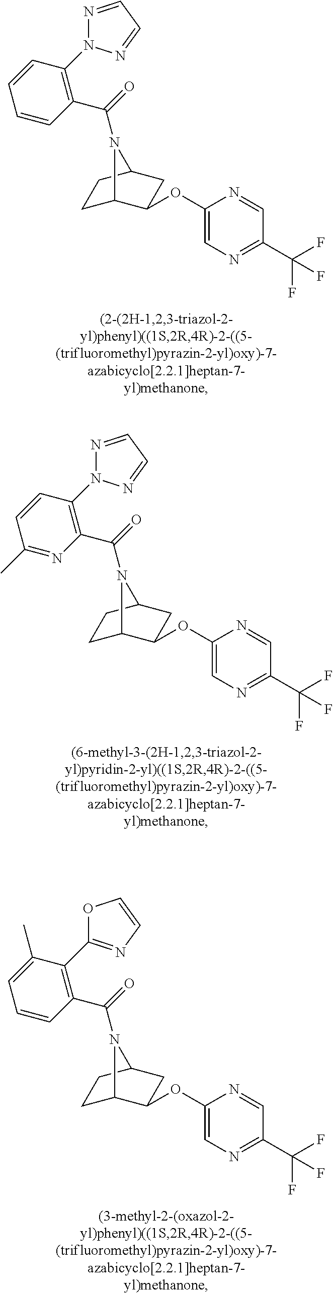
C(=O)(N1C2CCC1CC2OC1=CN=C(C(F)(F)F)C=N1)C1=C(N2N=CC=N2)C=CC=C1.C(=O)(N1C2CCC1CC2OC1=CN=C(C(F)(F)F)C=N1)C1=C(N2N=CC=N2)C=CC(C)=N1.C(=O)(N1C2CCC1CC2OC1=CN=C(C(F)(F)F)C=N1)C1=C(C2=NC=CO2)C(C)=CC=C1
